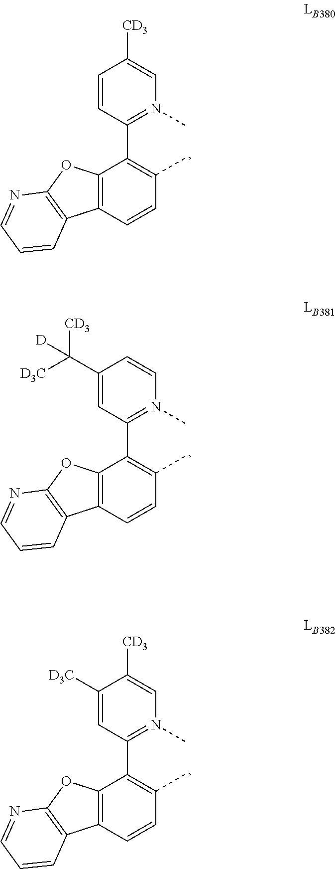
C1=CC(C2=C(C)C=CC3=C2OC2=C3C=CC=N2)=N(C)C=C1[CD3].C1(C([D3C])([CD3])[D])=CC(C2=C(C)C=CC3=C2OC2=C3C=CC=N2)=N(C)C=C1.C1([D3C])=CC(C2=C(C)C=CC3=C2OC2=C3C=CC=N2)=N(C)C=C1[CD3]
